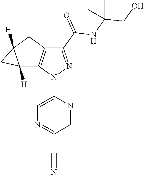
C12([H])C3=C(CC1([H])C2)C(C(=O)NC(CO)(C)C)=NN3C1=CN=C(C#N)C=N1
